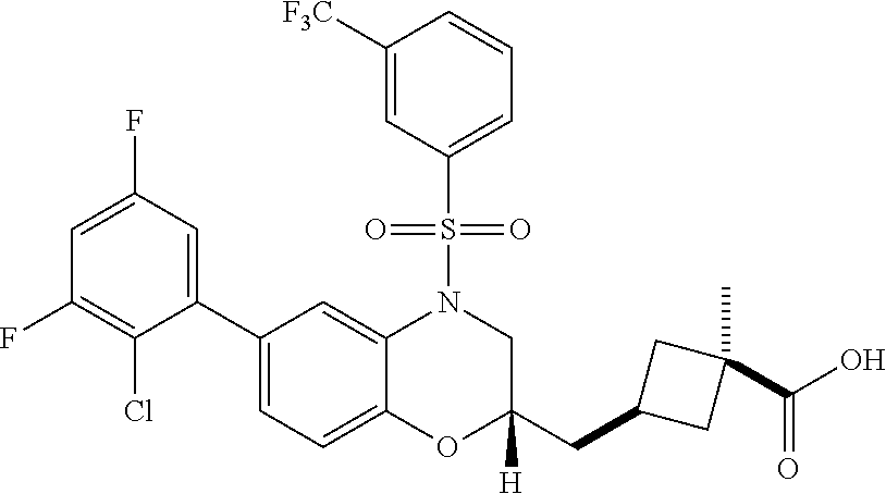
C1=C(F)C=C(C2=CC=C3C(=C2)N(S(C2=CC=CC([F3C])=C2)(=O)=O)CC(CC2CC(C(=O)O)(C)C2)([H])O3)C(Cl)=C1F
